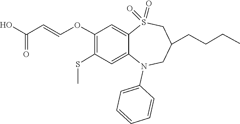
C(C=COC1=C(SC)C=C2C(=C1)S(=O)(=O)CC(CCCC)CN2C1=CC=CC=C1)(=O)O
